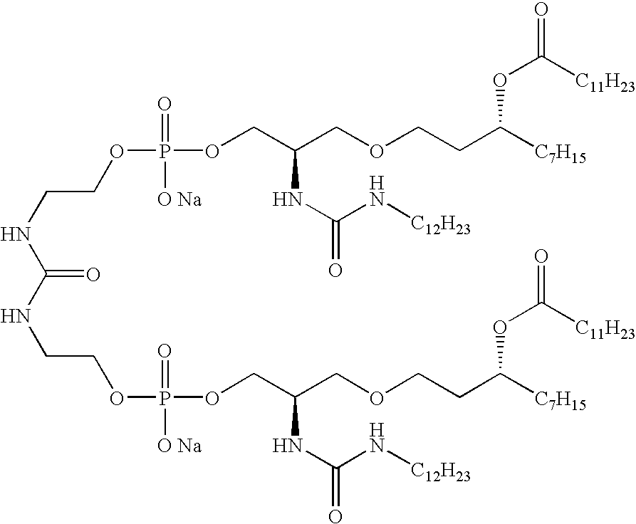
C(NC(=O)NCCOP([O Na])(=O)OCC(COCCC([C7H15])OC(=O)[C11H23])NC(=O)N[C12H23])COP(=O)([O Na])OCC(COCCC([C7H15])OC(=O)[C11H23])NC(N[C12H23])=O
